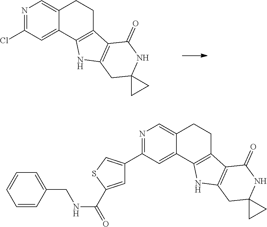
N1=C(Cl)C=C2C(=C1)CCC1=C2NC2=C1C(=O)NC1(C2)CC1.N1=C(C2=CSC(C(NCC3=CC=CC=C3)=O)=C2)C=C2C(=C1)CCC1=C2NC2=C1C(=O)NC1(C2)CC1
